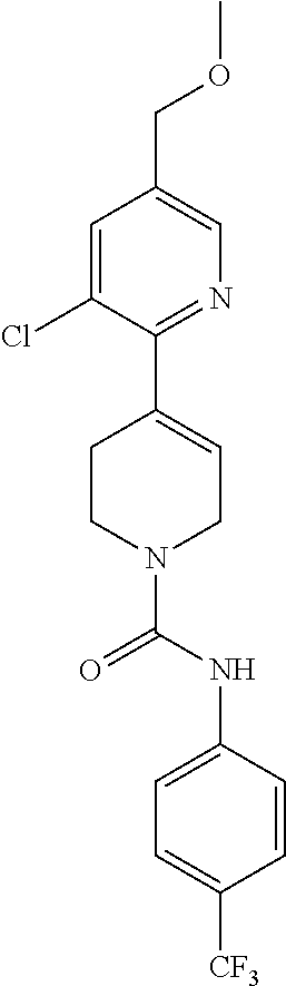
C1=C(Cl)C(C2=CCN(C(NC3=CC=C([CF3])C=C3)=O)CC2)=NC=C1COC
